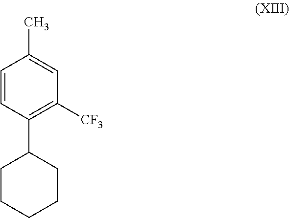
C1=CC(C2CCCCC2)=C([CF3])C=C1C
